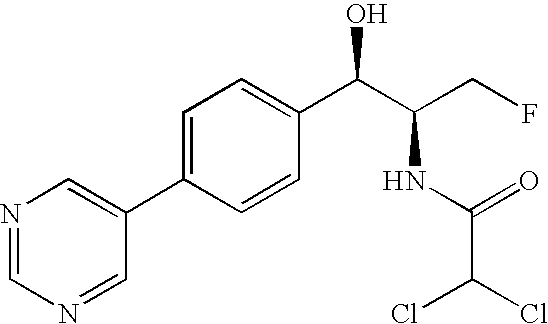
C1=C(C2=CN=CN=C2)C=CC(C(C(CF)NC(=O)C(Cl)Cl)O)=C1
